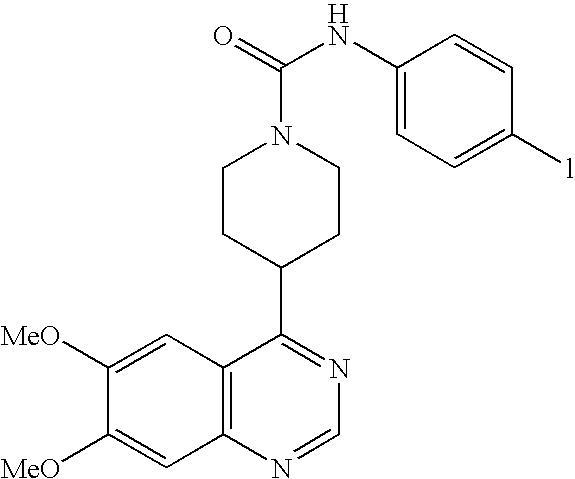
C1=C(NC(=O)N2CCC(C3=NC=NC4=C3C=C([MeO])C([MeO])=C4)CC2)C=CC([l])=C1
